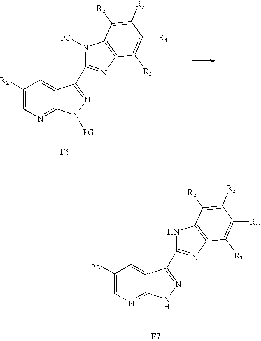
C1([R2])=CN=C2C(=C1)C(C1=NC3=C(N1[PG])C([R6])=C([R5])C([R4])=C3[R3])=NN2[PG].[F6].C1([R2])=CN=C2C(=C1)C(C1=NC3=C(N1)C([R6])=C([R5])C([R4])=C3[R3])=NN2.[F7]
